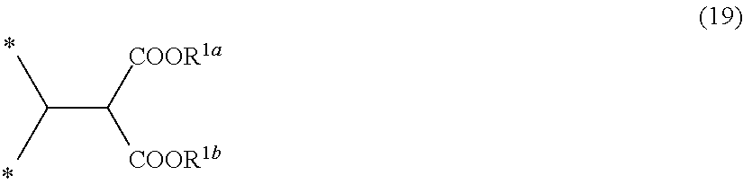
C(C([COOR1a])[COOR1b])(C)C
